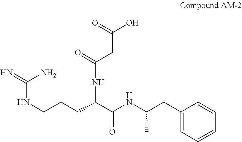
C1=CC=CC(CC(NC(C(CCCNC(=N)N)NC(CC(O)=O)=O)=O)C)=C1
